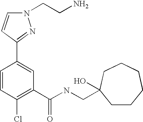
C1=CC(Cl)=C(C(NCC2(O)CCCCCC2)=O)C=C1C1=NN(CCN)C=C1
